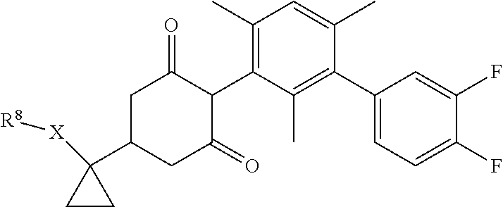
C1C(C2([X][R8])CC2)CC(=O)C(C2=C(C)C=C(C)C(C3=CC=C(F)C(F)=C3)=C2C)C1=O
